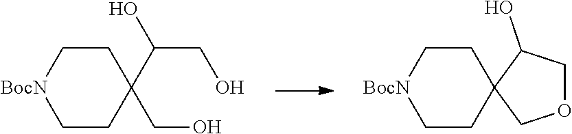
[BocN]1CCC(CO)(C(CO)O)CC1.[BocN]1CCC2(CC1)COCC2O
